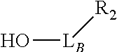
O[LB][R2]
